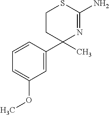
C1CC(C2=CC(OC)=CC=C2)(C)N=C(N)S1
